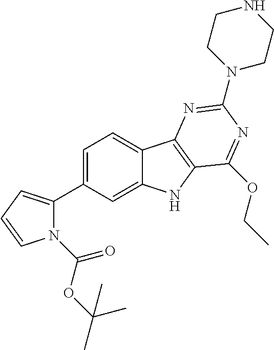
C1(C2=CC=CN2C(OC(C)(C)C)=O)=CC=C2C(=C1)NC1=C2N=C(N2CCNCC2)N=C1OCC
